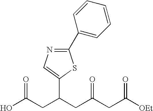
OC(CC(CC(CC([OEt])=O)=O)C1=CN=C(C2=CC=CC=C2)S1)=O
